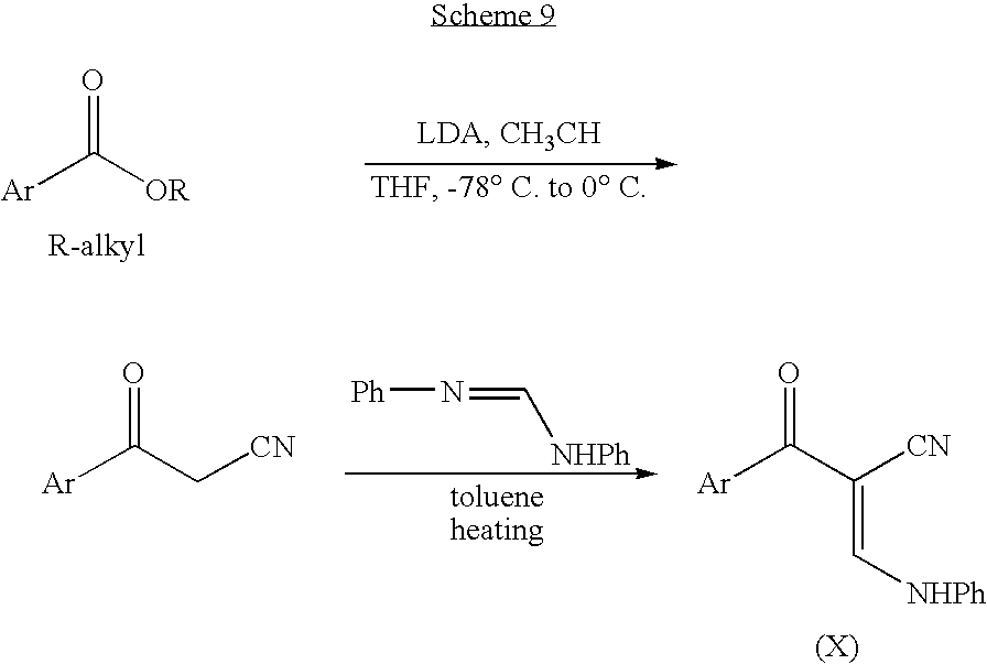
[Ar]C([OR])=O.[Ar]C(C[CN])=O.[Ph]N=C[NHPh].[Ar]C(C([CN])=C[NHPh])=O
